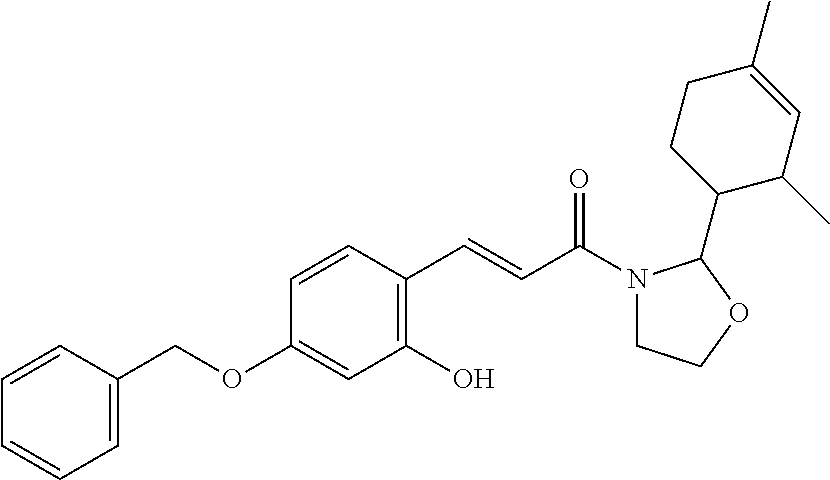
C1=CC(COC2=CC(O)=C(C=CC(=O)N3CCOC3C3C(C)C=C(C)CC3)C=C2)=CC=C1
